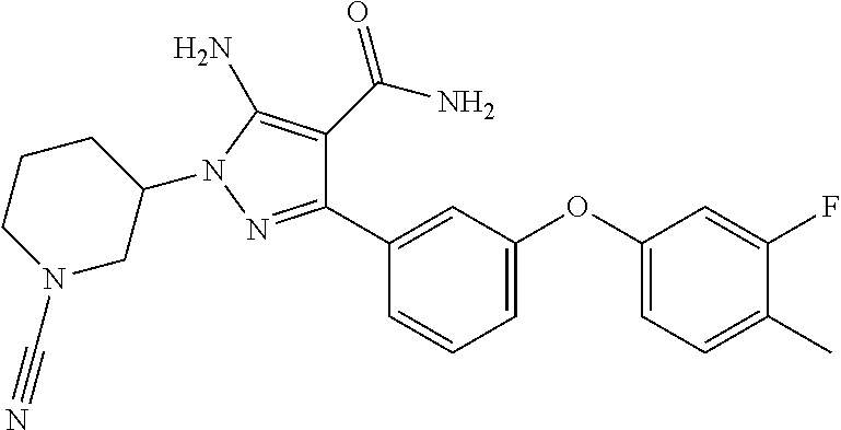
C1(C2=CC(OC3=CC=C(C)C(F)=C3)=CC=C2)=NN(C2CCCN(C#N)C2)C(N)=C1C(N)=O
